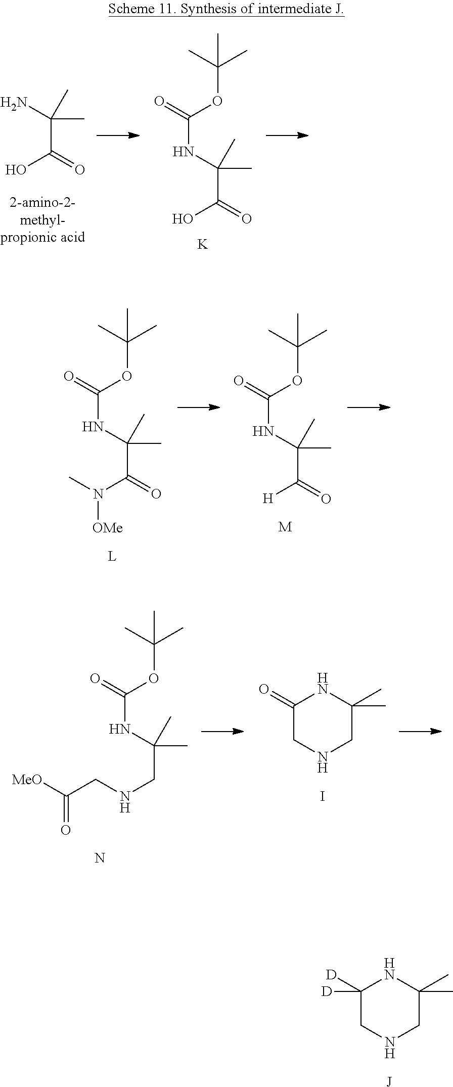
C1([D])([D])CNCC(C)(C)N1.[J].C(C(O)=O)(N)(C)C.C(C(O)=O)(NC(OC(C)(C)C)=O)(C)C.[K].C(C([H])=O)(NC(OC(C)(C)C)=O)(C)C.C(C(N([OMe])C)=O)(NC(OC(C)(C)C)=O)(C)C.[M].C1(=O)CNCC(C)(C)N1.I.C(CNCC(=O)[MeO])(NC(OC(C)(C)C)=O)(C)C.N
